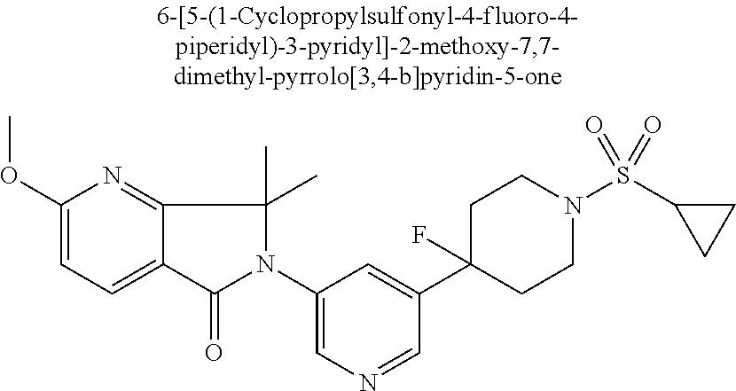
C1(OC)=CC=C2C(=N1)C(C)(C)N(C1=CN=CC(C3(F)CCN(S(C4CC4)(=O)=O)CC3)=C1)C2=O
